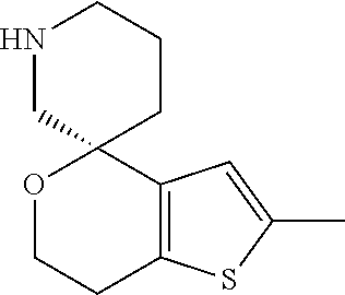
O1CCC2=C(C13CCCNC3)C=C(C)S2
